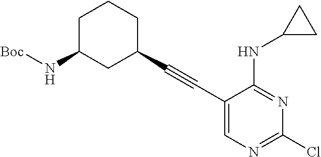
C1C(N[Boc])CC(C#CC2=CN=C(Cl)N=C2NC2CC2)CC1
